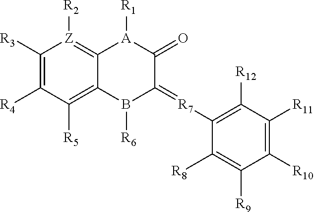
C1([R3])=C([R4])C([R5])=C2C(=[Z]1[R2])[A]([R1])C(=O)C(=[R7]C1=C([R12])C([R11])=C([R10])C([R9])=C1[R8])B2[R6]
